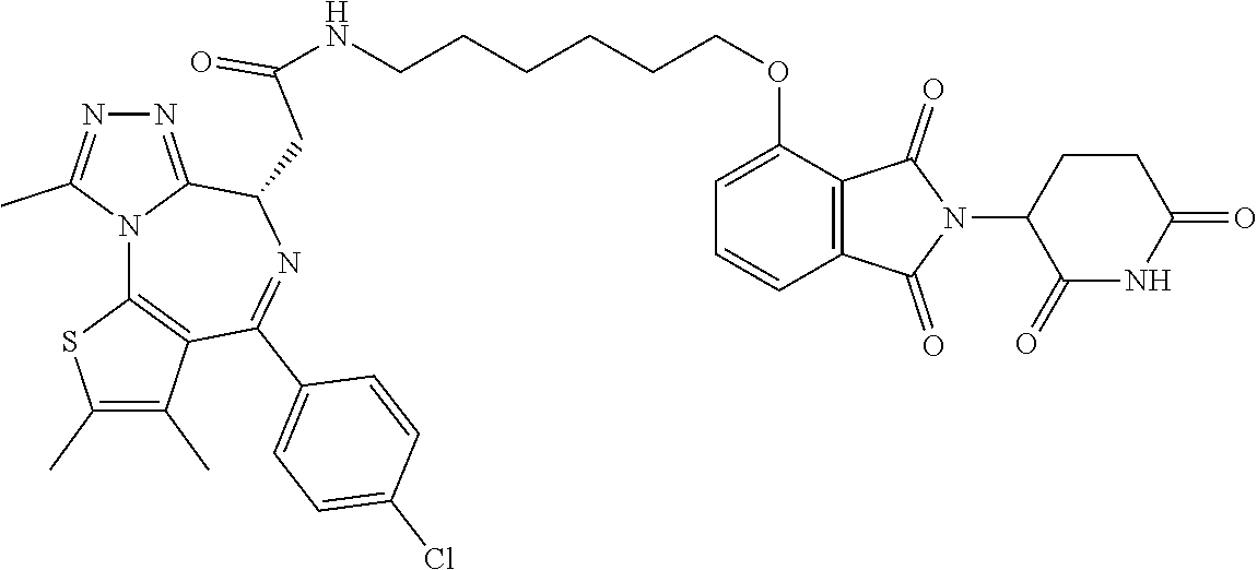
N(C(CC1C2=NN=C(C)N2C2=C(C(C)=C(C)S2)C(C2=CC=C(Cl)C=C2)=N1)=O)CCCCCCOC1=CC=CC2=C1C(=O)N(C1C(=O)NC(=O)CC1)C2=O
